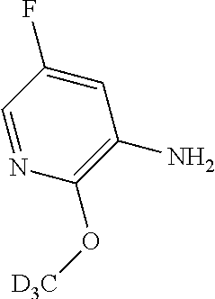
C1=NC(O[D3C])=C(N)C=C1F
